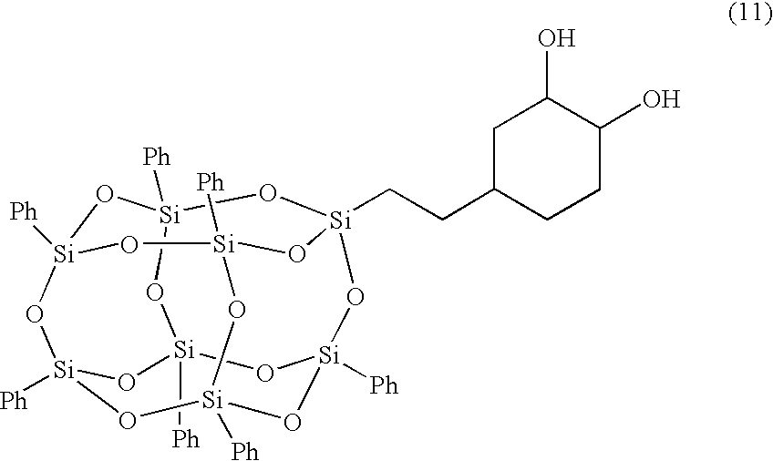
[Ph][Si]12O[Si]3([Ph])O[Si]4(CCC5CCC(O)C(O)C5)O[Si]5([Ph])O[Si]([Ph])(O[Si]([Ph])(O1)O[Si]([Ph])(O5)O3)O[Si]([Ph])(O2)O4
